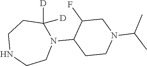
C1CN(C2CCN(C(C)C)CC2F)C([D])([D])CCN1
